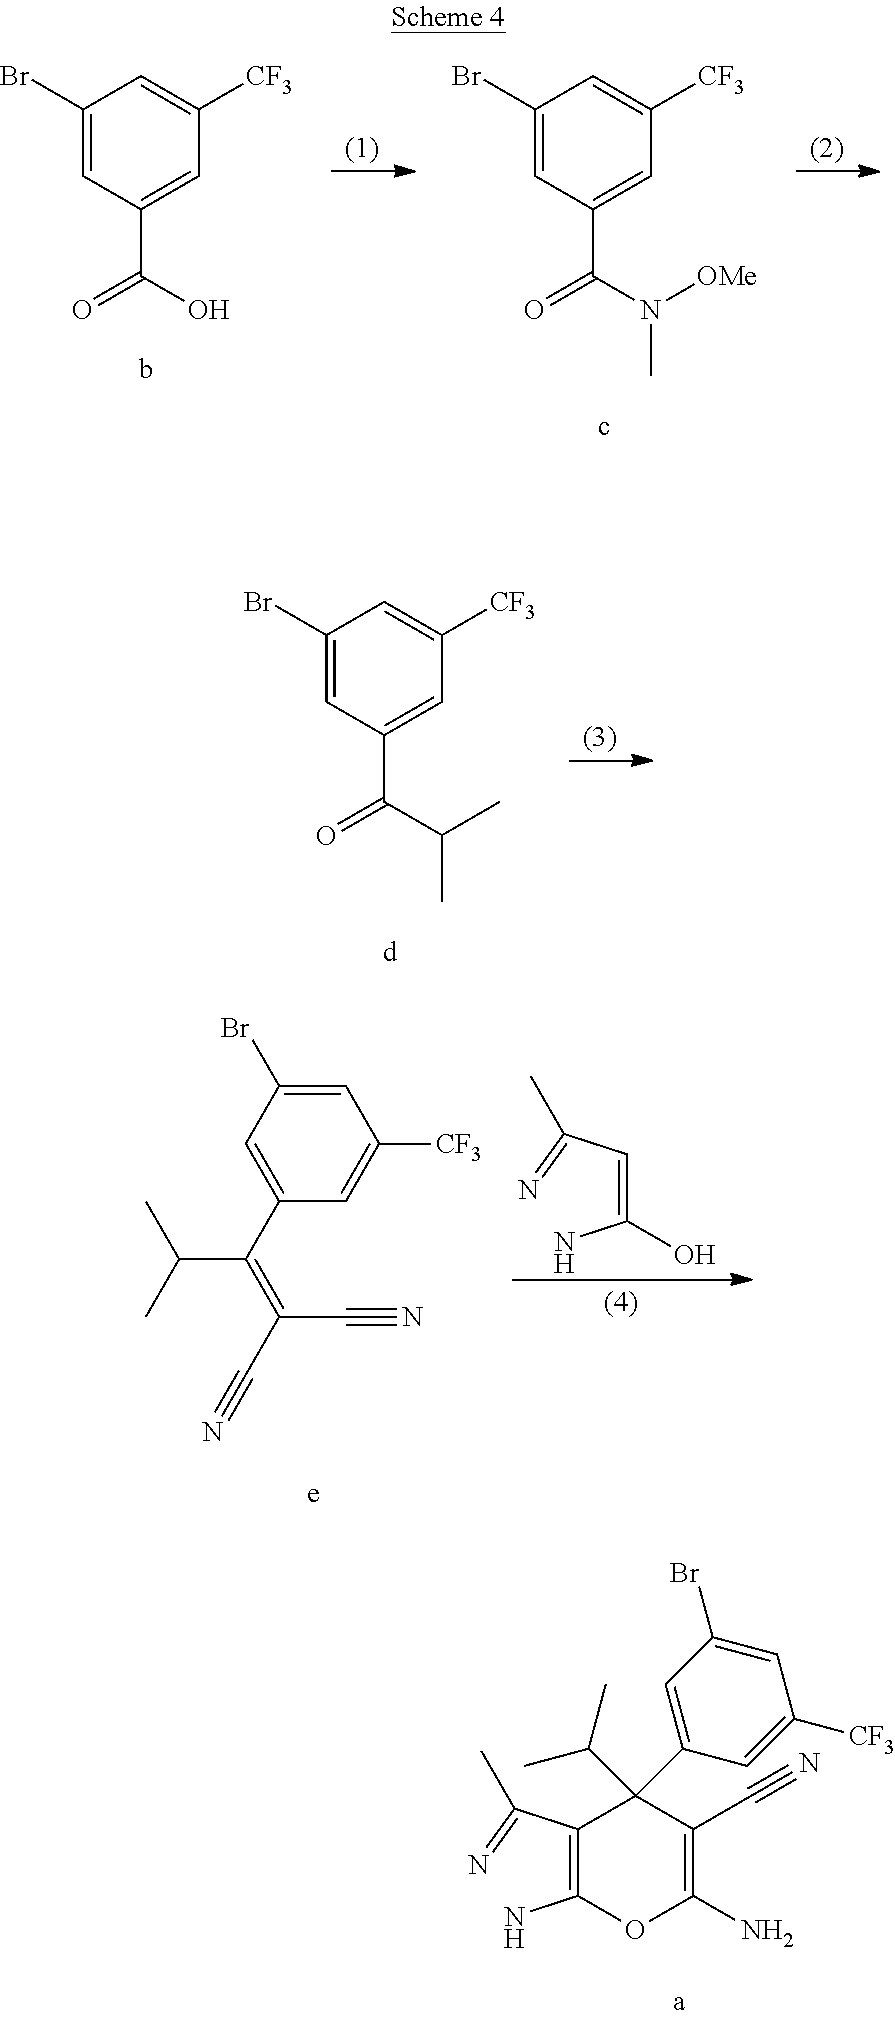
C1(C(=N)C)=C(N)OC(N)=C(C#N)C1(C(C)C)C1=CC(Br)=CC([CF3])=C1.C1(Br)=CC(C(=O)O)=CC([CF3])=C1.C1(Br)=CC(C(=O)N(C)[OMe])=CC([CF3])=C1.C1(Br)=CC(C(=O)C(C)C)=CC([CF3])=C1.C1=C(Br)C=C(C(C(C)C)=C(C#N)C#N)C=C1[CF3].C(=CC(=N)C)(N)O
